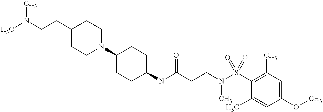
N(C(CCN(S(C1=C(C)C=C(OC)C=C1C)(=O)=O)C)=O)C1CCC(N2CCC(CCN(C)C)CC2)CC1
